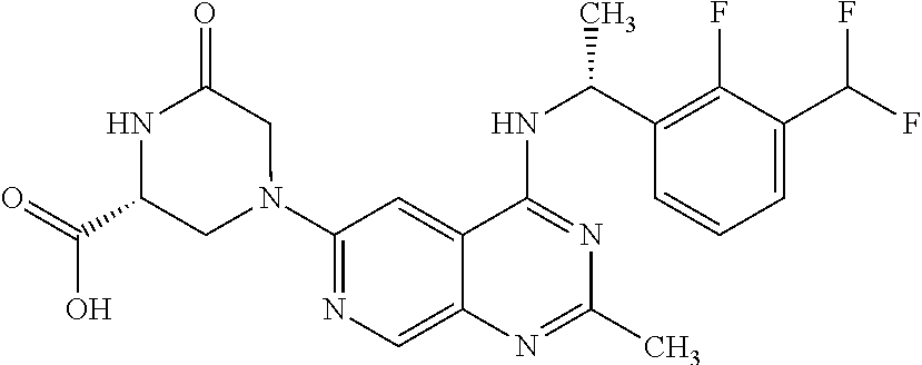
N1(C2=NC=C3C(=C2)C(NC(C2=C(F)C(C(F)F)=CC=C2)C)=NC(C)=N3)CC(=O)NC(C(=O)O)C1
